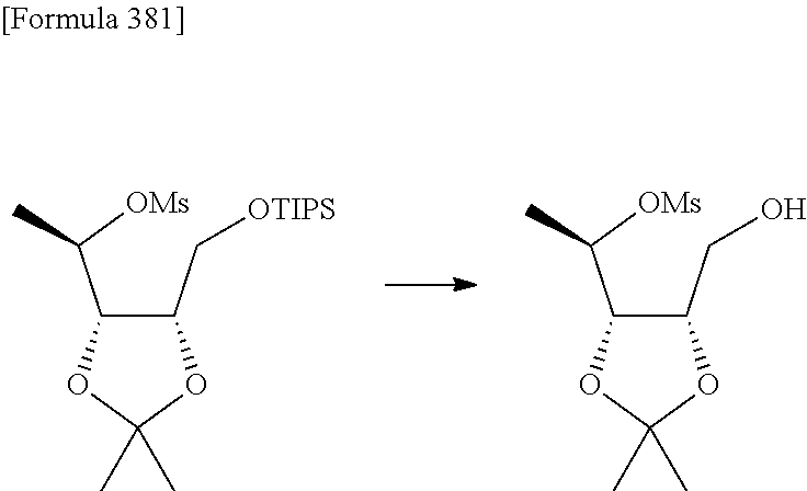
C1(C([OMs])C)C(C[OTIPS])OC(C)(C)O1.C1(C([OMs])C)C(CO)OC(C)(C)O1
